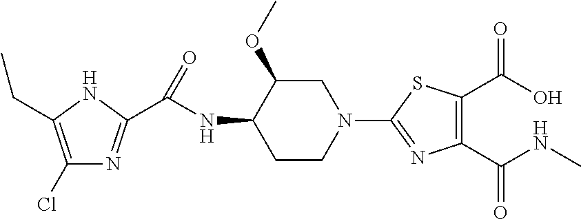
C1(Cl)=C(CC)NC(C(NC2C(OC)CN(C3=NC(C(NC)=O)=C(C(O)=O)S3)CC2)=O)=N1
